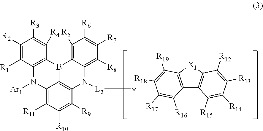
C1([R2])=C([R1])C2=C(C([R4])=C1[R3])B1C3=C([R5])C([R6])=C([R7])C([R8])=C3N([L2]C)C3=C1C(=C([R11])C([R10])=C3[R9])N2[Ar1].C12=C(C([R15])=C([R14])C([R13])=C1[R12])C1=C([X1]2)C([R19])=C([R18])C([R17])=C1[R16]
